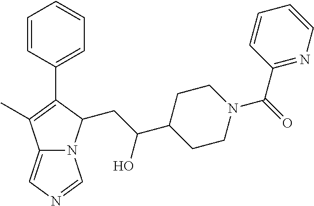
C12=CN=CN1C(CC(C1CCN(C(=O)C3=NC=CC=C3)CC1)O)C(C1=CC=CC=C1)=C2C
